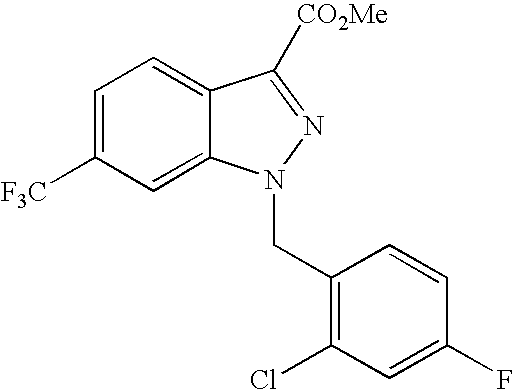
C1=C([F3C])C=C2C(=C1)C([CO2Me])=NN2CC1=C(Cl)C=C(F)C=C1
